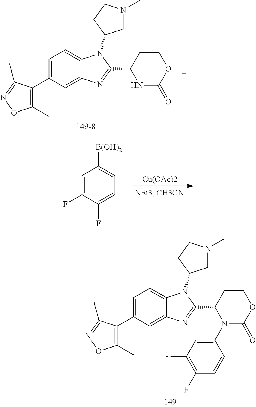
C12=CC=C(C3=C(C)ON=C3C)C=C1N=C(C1CCOC(=O)N1)N2C1CN(C)CC1.C1=C(F)C(F)=CC=C1[B(OH)2].[Cu(OAc)2].C12=CC=C(C3=C(C)ON=C3C)C=C1N=C(C1CCOC(=O)N1C1=CC(F)=C(F)C=C1)N2C1CN(C)CC1
